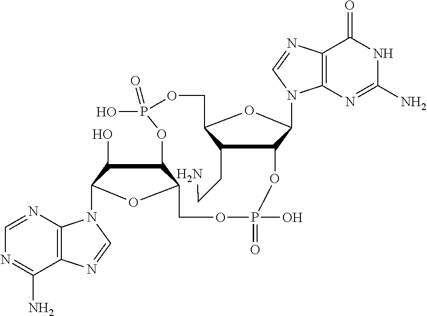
C1(CCN)C2C(N3C4=C(C(=O)NC(N)=N4)N=C3)OC1COP(=O)(O)OC1C(O)C(N3C4=C(C(N)=NC=N4)N=C3)OC1COP(O)(=O)O2
